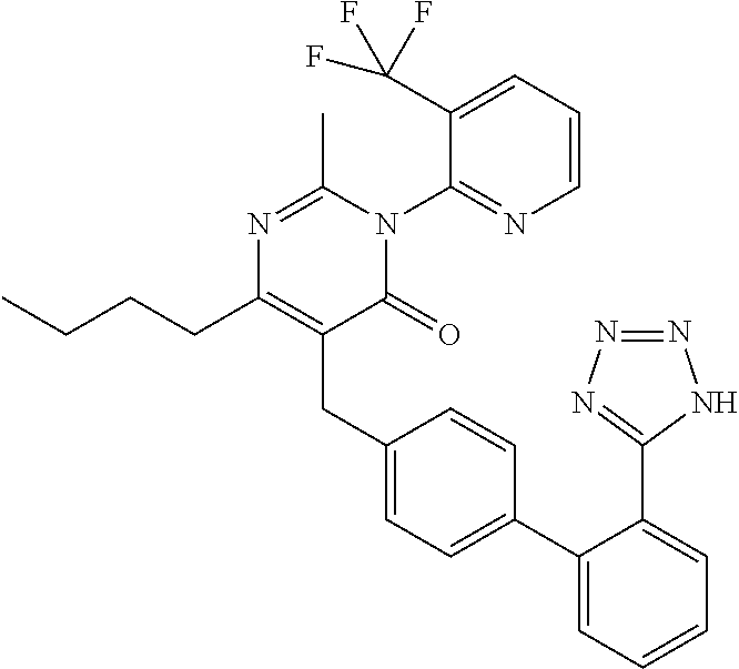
C1(C2=CC=C(CC3=C(CCCC)N=C(C)N(C4=NC=CC=C4C(F)(F)F)C3=O)C=C2)=CC=CC=C1C1=NN=NN1
